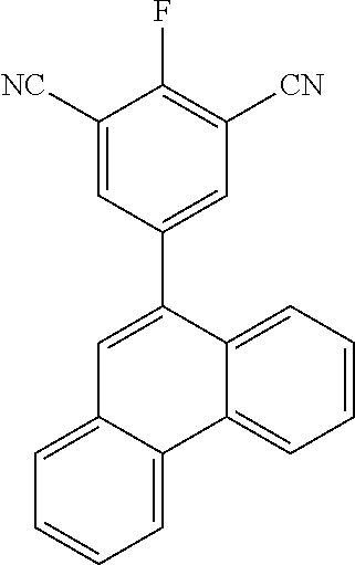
C1([NC])=CC(C2=CC3=CC=CC=C3C3=CC=CC=C23)=CC([CN])=C1F
